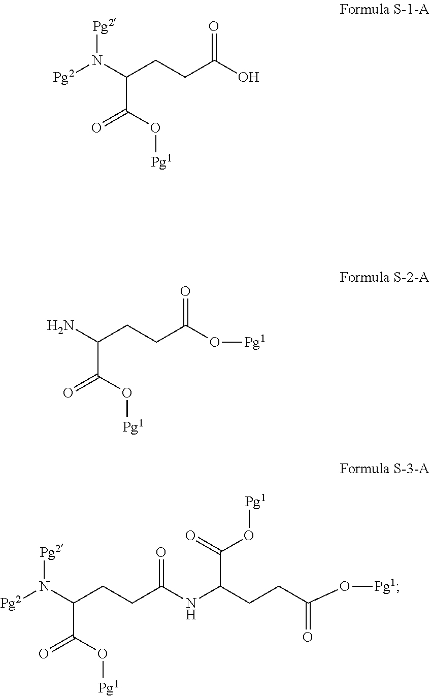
[Pg2]N(C(CCC(NC(CCC(O[Pg1])=O)C(O[Pg1])=O)=O)C(=O)O[Pg1])[Pg2].[Pg2]N(C(CCC(O)=O)C(O[Pg1])=O)[Pg2].C(CCC(O[Pg1])=O)(N)C(O[Pg1])=O
